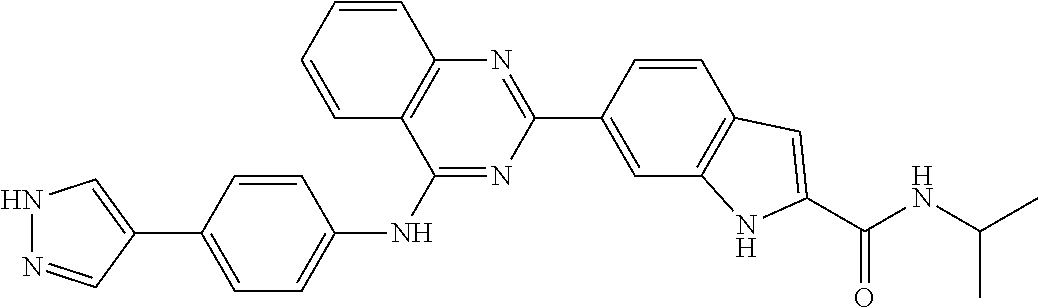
N1=C(NC2=CC=C(C3=CNN=C3)C=C2)C2=C(N=C1C1=CC3=C(C=C1)C=C(C(NC(C)C)=O)N3)C=CC=C2
